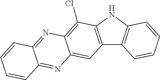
C12=C(NC3=C1C=CC=C3)C(Cl)=C1C(=C2)N=C2C(=N1)C=CC=C2
